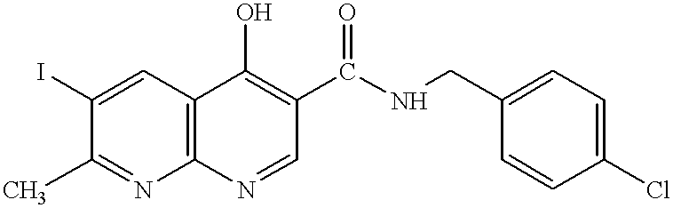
C12=C(C=C(I)C(C)=N1)C(O)=C(C(NCC1=CC=C(Cl)C=C1)=O)C=N2
